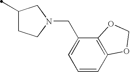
C1(C)CCN(CC2=CC=CC3=C2OCO3)C1
